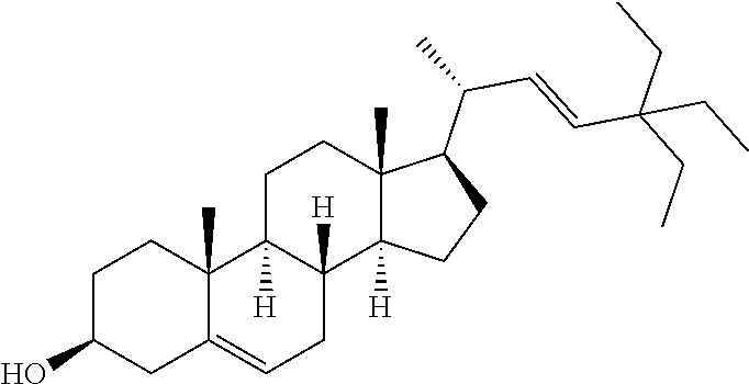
C1C2=CCC3([H])C([H])(C2(C)CCC1O)CCC1(C)C(C(C=CC(CC)(CC)CC)C)CCC13[H]
